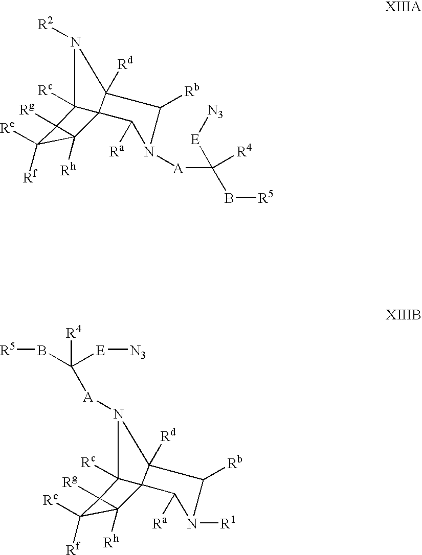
N1([R2])C2([Rc])C3(C1([Rd])C([Rb])N([A]C([R4])(B[R5])[E][N3])C3[Ra])C1([Rh])C([Re])([Rf])C21[Rg].N1([A]C(B[R5])([E][N3])[R4])C2([Rc])C3(C1([Rd])C([Rb])N([R1])C3[Ra])C1([Rh])C([Re])([Rf])C21[Rg]
